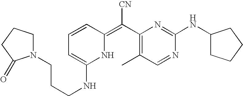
C1=CC(=C(C2=C(C)C=NC(NC3CCCC3)=N2)[CN])NC(NCCCN2CCCC2=O)=C1
